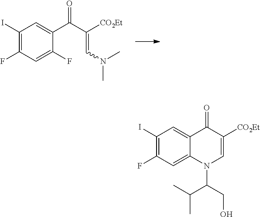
C(=CN(C)C)([CO2Et])C(C1=CC(I)=C(F)C=C1F)=O.C1(I)=C(F)C=C2C(=C1)C(=O)C([CO2Et])=CN2C(CO)C(C)C
